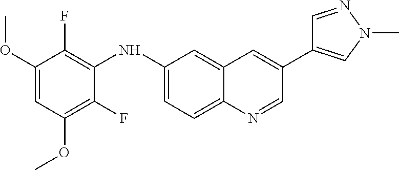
C1=C(NC2=C(F)C(OC)=CC(OC)=C2F)C=C2C(=C1)N=CC(C1=CN(C)N=C1)=C2
